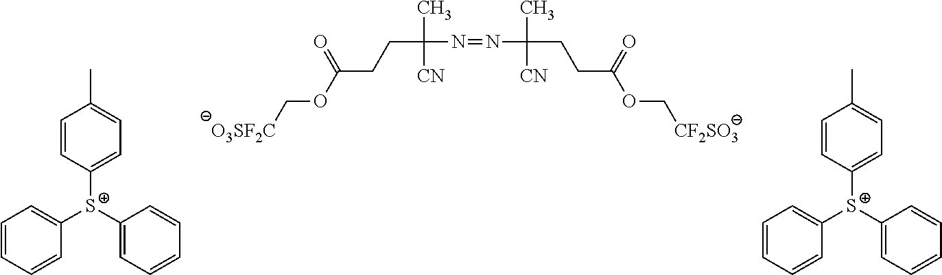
[O3SF2C]COC(CCC(C)([CN])N=NC(C)([CN])CCC(OC[CF2SO3])=O)=O.[S+](C1=CC=C(C)C=C1)(C1=CC=CC=C1)C1=CC=CC=C1.[S+](C1=CC=C(C)C=C1)(C1=CC=CC=C1)C1=CC=CC=C1
